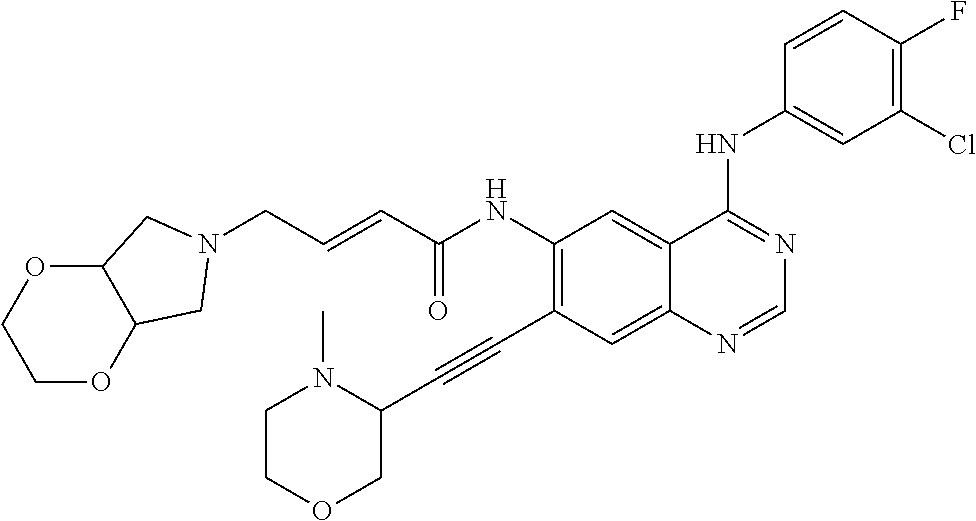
C(NC1=C(C#CC2N(C)CCOC2)C=C2C(=C1)C(NC1=CC(Cl)=C(F)C=C1)=NC=N2)(=O)C=CCN1CC2OCCOC2C1
